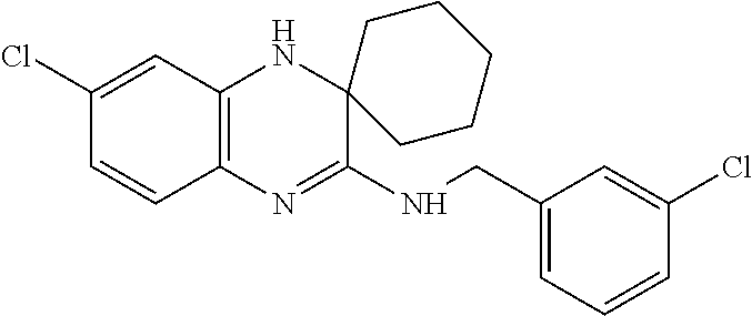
C1(Cl)=CC2=C(C=C1)N=C(NCC1=CC=CC(Cl)=C1)C1(N2)CCCCC1
